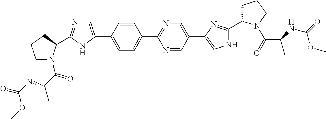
C1=CC(C2=CN=C(C3N(C(C(C)NC(=O)OC)=O)CCC3)N2)=CC=C1C1=NC=C(C2=CNC(C3CCCN3C(=O)C(C)NC(OC)=O)=N2)C=N1
